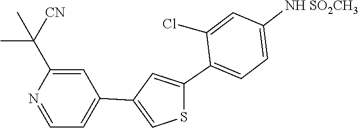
C1=NC(C(C)(C)[CN])=CC(C2=CSC(C3=CC=C([NH SO2CH3])C=C3Cl)=C2)=C1
